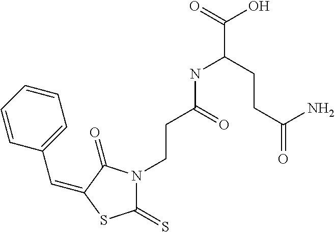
C(C1=CC=CC=C1)=C1C(=O)N(CCC(NC(C(O)=O)CCC(=O)N)=O)C(=S)S1
